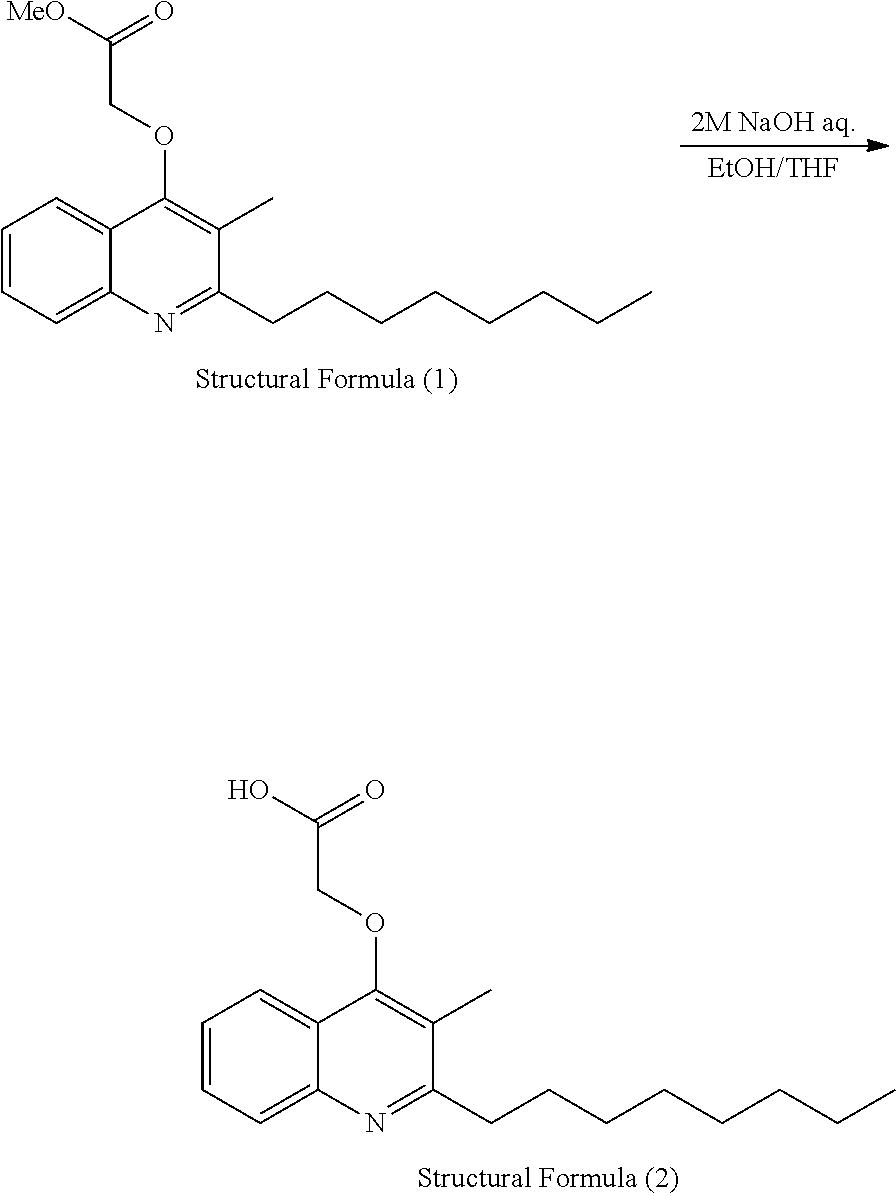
C1=CC=C2C(=C1)C(OCC([MeO])=O)=C(C)C(CCCCCCCC)=N2.C1=CC=C2C(=C1)C(OCC(O)=O)=C(C)C(CCCCCCCC)=N2
